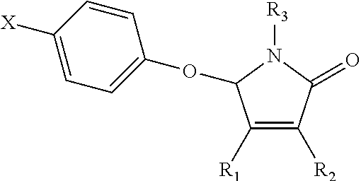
C1([R1])=C([R2])C(=O)N([R3])C1OC1=CC=C([X])C=C1
